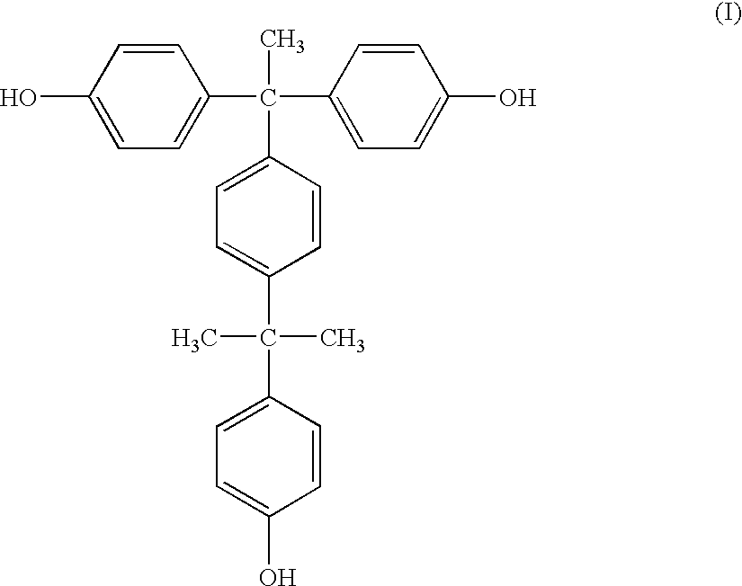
OC1=CC=C(C(C2=CC=C(O)C=C2)(C)C2=CC=C(C(C)(C)C3=CC=C(O)C=C3)C=C2)C=C1
